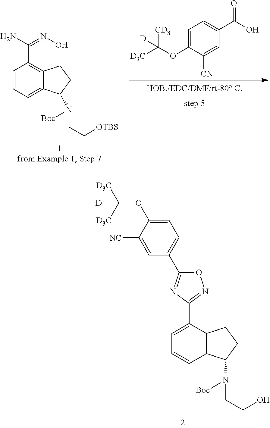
C1=C(OC([D3C])([CD3])[D])C([CN])=CC(C(O)=O)=C1.C1=CC=C2C(=C1C(N)=NO)CCC2N([Boc])CC[OTBS].C1=C(C2=NOC(C3=CC=C(OC([D3C])([D3C])[D])C([NC])=C3)=N2)C2=C(C=C1)C(N([Boc])CCO)CC2
